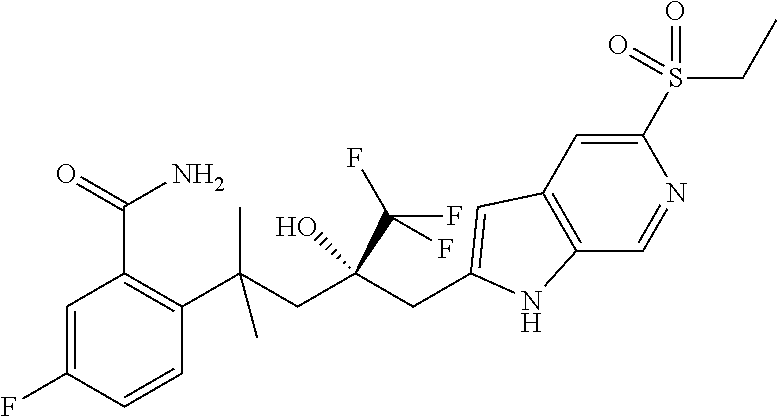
C1(S(CC)(=O)=O)=CC2=C(C=N1)NC(CC(CC(C1=C(C(=O)N)C=C(F)C=C1)(C)C)(O)C(F)(F)F)=C2
